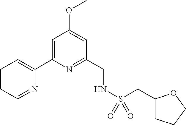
C1=CC=NC(C2=CC(OC)=CC(CNS(=O)(=O)CC3CCCO3)=N2)=C1
